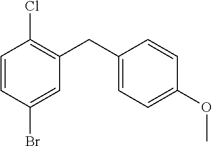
C1=CC(Br)=CC(CC2=CC=C(OC)C=C2)=C1Cl
